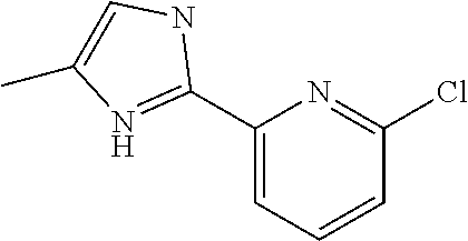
C1(C)=CNC(C2=CC=CC(Cl)=N2)=N1
